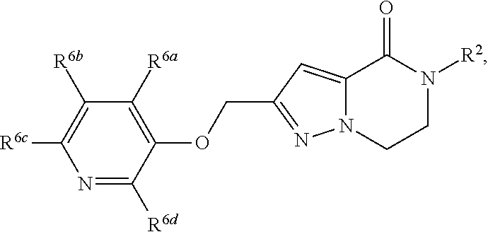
C12=CC(COC3=C([R6a])C([R6b])=C([R6c])N=C3[R6d])=NN1CCN([R2])C2=O
